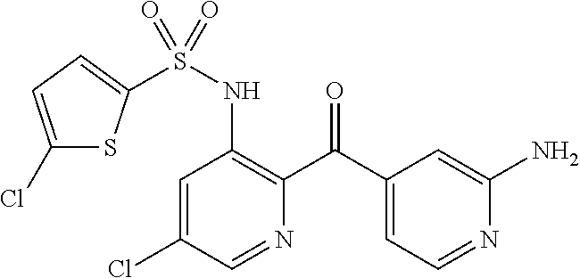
C1=C(Cl)C=NC(C(C2=CC=NC(N)=C2)=O)=C1NS(=O)(=O)C1=CC=C(Cl)S1
